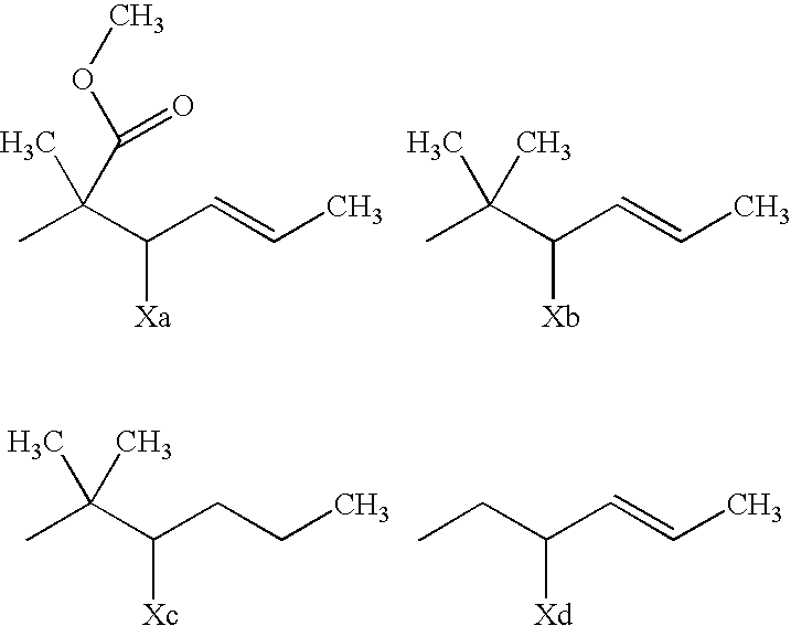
CC(C(C=CC)[Xa])(C)C(OC)=O.CC(C(C=CC)[Xb])(C)C.CCC(C=CC)[Xd].CC(C(CCC)[Xc])(C)C
